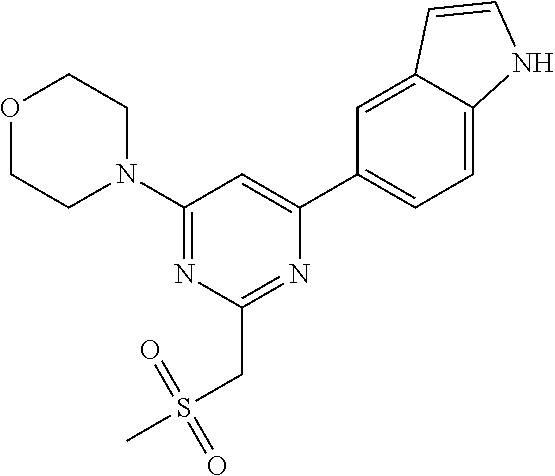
O1CCN(C2=NC(CS(C)(=O)=O)=NC(C3=CC=C4C(=C3)C=CN4)=C2)CC1
